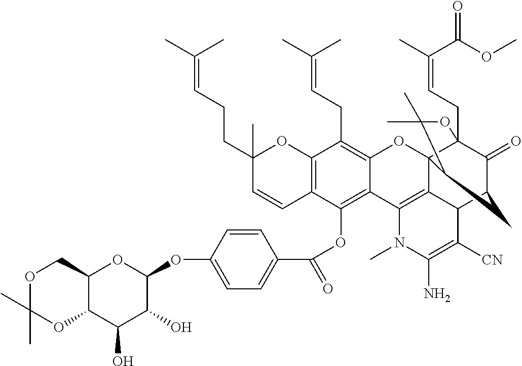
C12=C(C=CC(CCC=C(C)C)(C)O1)C(OC(C1=CC=C(OC3OC4C(C(O)C3O)OC(C)(C)OC4)C=C1)=O)=C1C(=C2CC=C(C)C)OC23C4(CC=C(C)C(OC)=O)C(=O)C(CC2C(C)(C)O4)C2C3=C1N(C)C(N)=C2[CN]
